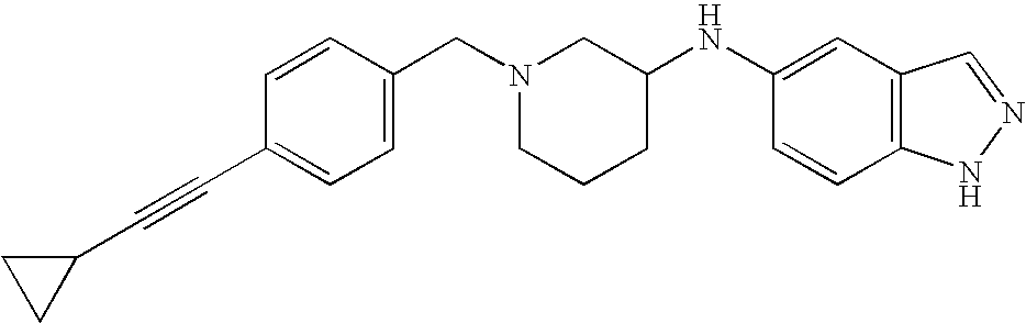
C1=CC(CN2CCCC(NC3=CC4=C(C=C3)NN=C4)C2)=CC=C1C#CC1CC1
